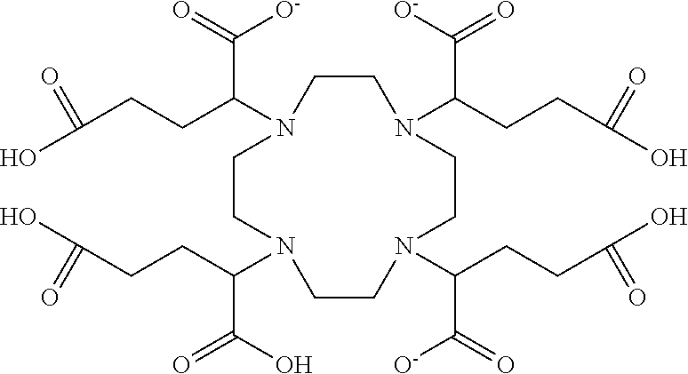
C1CN(C(CCC(=O)O)C([O-])=O)CCN(C(CCC(=O)O)C(O)=O)CCN(C(CCC(=O)O)C([O-])=O)CCN1C(CCC(=O)O)C([O-])=O
